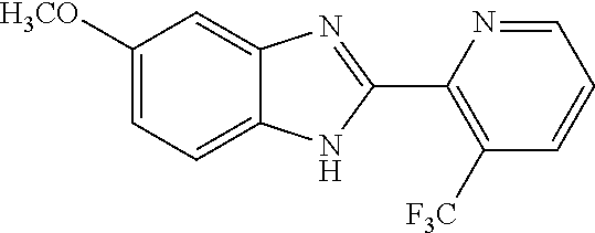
C1([H3CO])=CC=C2C(=C1)N=C(C1=C([F3C])C=CC=N1)N2
